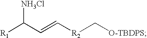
[O-TBDPS]C[R2]C=CC([NH3Cl])[R1]
